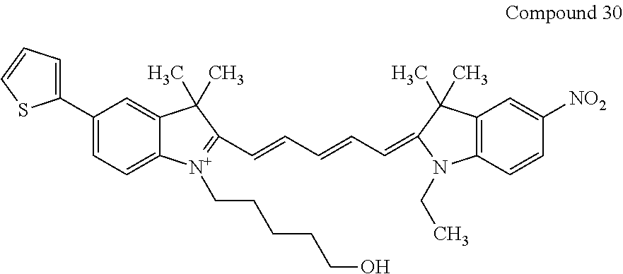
C1(C2=CC=CS2)=CC=C2C(=C1)C(C)(C)C(C=CC=CC=C1N(CC)C3=C(C=C([NO2])C=C3)C1(C)C)=[N+]2CCCCCO
